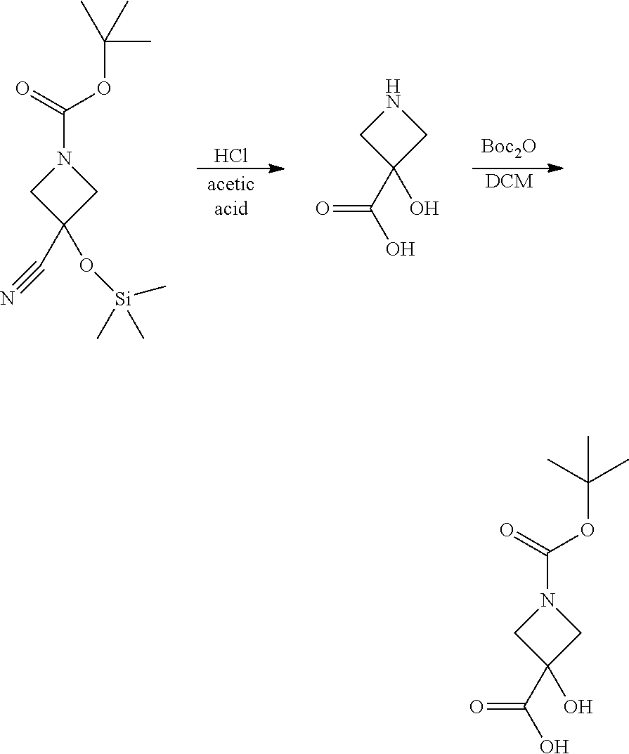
C1(C#N)(O[Si](C)(C)C)CN(C(=O)OC(C)(C)C)C1.Cl.[Boc2O].[DCM].C1C(C(O)=O)(O)CN1.C1C(C(O)=O)(O)CN1C(=O)OC(C)(C)C
